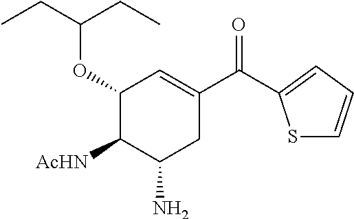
C1(OC(CC)CC)C([AcHN])C(N)CC(C(=O)C2=CC=CS2)=C1
